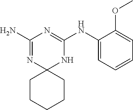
C1(N)=NC2(NC(NC3=CC=CC=C3OC)=N1)CCCCC2
